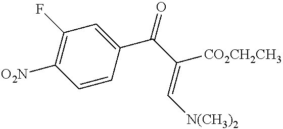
[O2N]C1=C(F)C=C(C(C([CO2CH2CH3])=C[N(CH3)2])=O)C=C1
